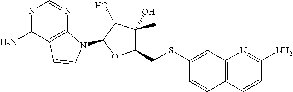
N1=C(N)C2=C(N=C1)N(C1C(O)C(O)(C)C(CSC3=CC4=C(C=C3)C=CC(N)=N4)O1)C=C2
